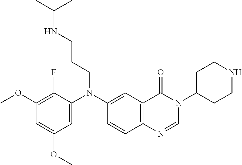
C1=C(N(C2=CC3=C(C=C2)N=CN(C2CCNCC2)C3=O)CCCNC(C)C)C(F)=C(OC)C=C1OC
